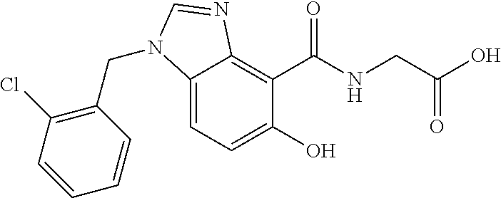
C12=CC=C(O)C(C(NCC(=O)O)=O)=C1N=CN2CC1=C(Cl)C=CC=C1
